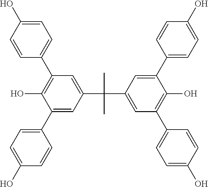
C1(C2=CC=C(O)C=C2)=CC(C(C2=CC(C3=CC=C(O)C=C3)=C(O)C(C3=CC=C(O)C=C3)=C2)(C)C)=CC(C2=CC=C(O)C=C2)=C1O
